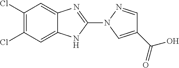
C1=C2C(=CC(Cl)=C1Cl)N=C(N1C=C(C(=O)O)C=N1)N2
